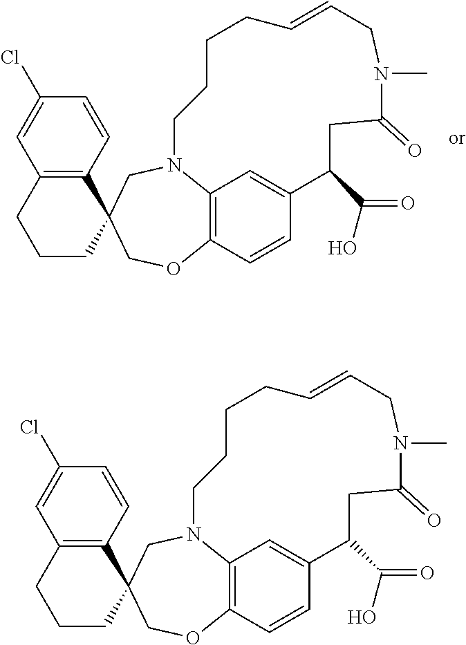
C12=C(C=CC(Cl)=C1)C1(CCC2)COC2=C3N(C1)CCCCC=CCN(C)C(=O)CC(C(O)=O)C(=C3)C=C2.C12=C(C=CC(Cl)=C1)C1(CCC2)COC2=C3N(C1)CCCCC=CCN(C)C(=O)CC(C(O)=O)C(=C3)C=C2
